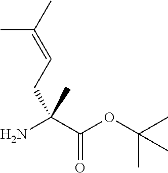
NC(C(=O)OC(C)(C)C)(CC=C(C)C)C
